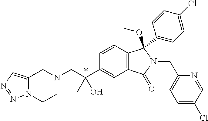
C1=CC2=C(C=C1C(CN1CCN3C(=CN=N3)C1)(C)O)C(=O)N(CC1=CC=C(Cl)C=N1)C2(OC)C1=CC=C(Cl)C=C1
